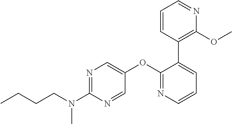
C(N(C1=NC=C(OC2=NC=CC=C2C2=C(OC)N=CC=C2)C=N1)C)CCC
